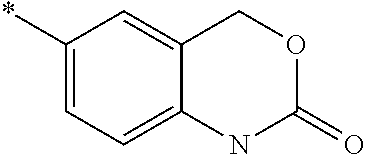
*C1=CC=C2C(=C1)COC(=O)N2
